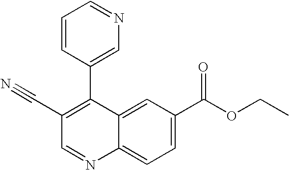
C1(C#N)=C(C2=CN=CC=C2)C2=CC(C(OCC)=O)=CC=C2N=C1
